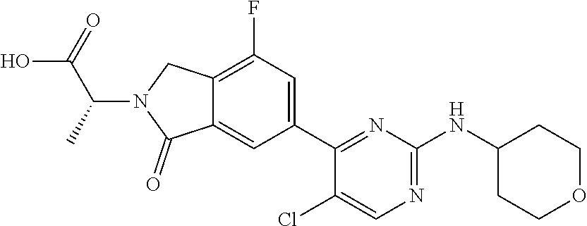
C12=C(F)C=C(C3=NC(NC4CCOCC4)=NC=C3Cl)C=C1C(=O)N(C(C(O)=O)C)C2
